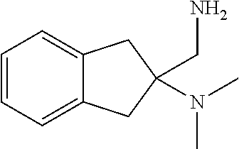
C1=CC=C2C(=C1)CC(N(C)C)(CN)C2
